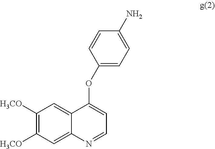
C1=C2C(=CC([H3CO])=C1[H3CO])C(OC1=CC=C(N)C=C1)=CC=N2
